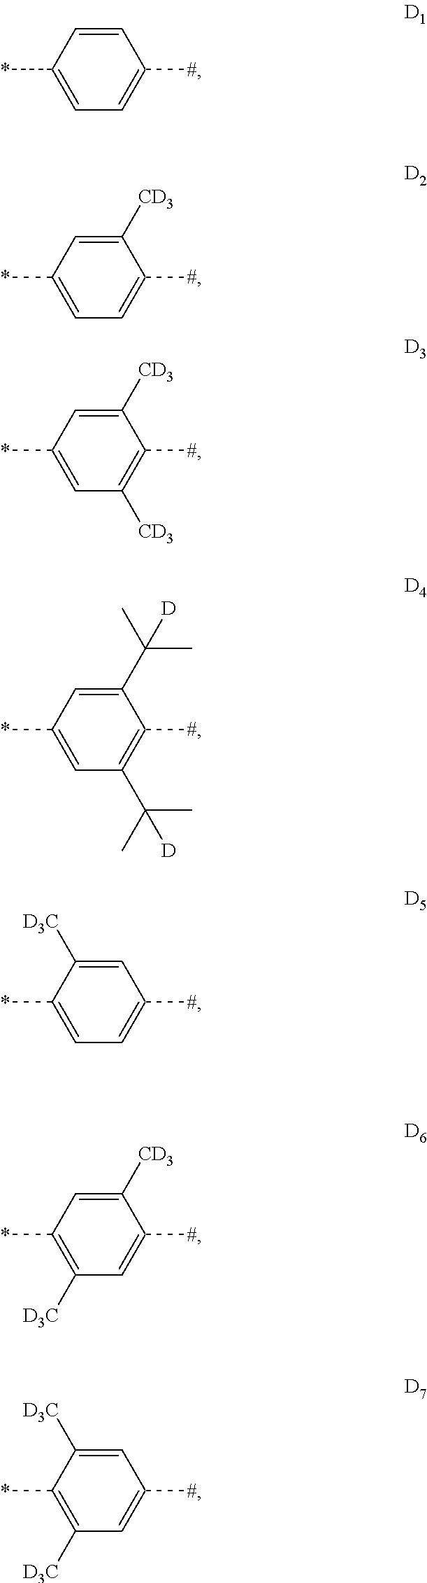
C1=CC(*)=CC=C1[#].C1([CD3])=CC(*)=CC=C1[#].C1([CD3])=CC(*)=CC([CD3])=C1[#].C1(C(C)(C)[D])=CC(*)=CC(C(C)(C)[D])=C1[#].C1=C([D3C])C(*)=CC=C1[#].C1([CD3])=CC(*)=C([D3C])C=C1[#].C1=C([D3C])C(*)=C([D3C])C=C1[#]
